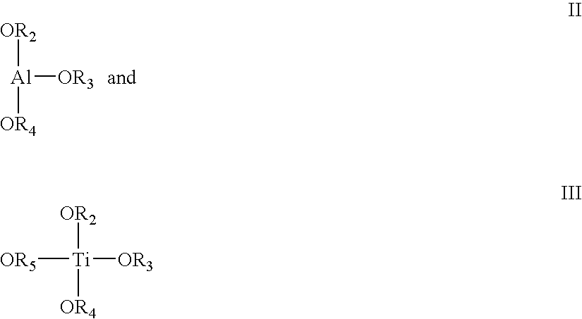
[OR2][Al]([OR3])[OR4].[OR2][Ti]([OR4])([OR3])[OR5]
